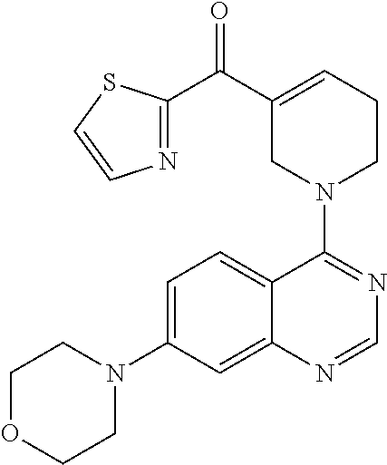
C1OCCN(C2=CC=C3C(=C2)N=CN=C3N2CCC=C(C(C3=NC=CS3)=O)C2)C1
